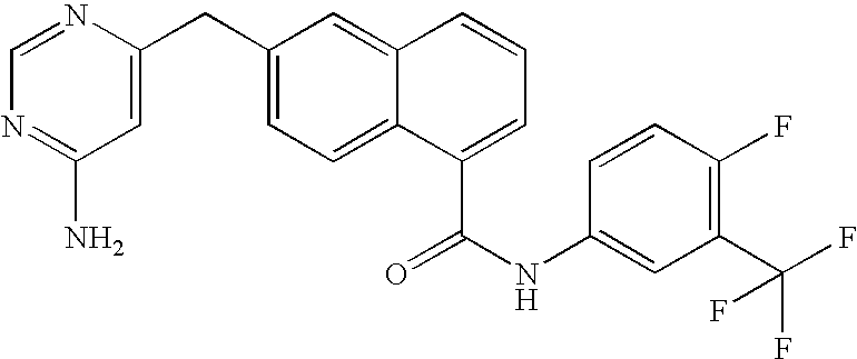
C1(CC2=CC(N)=NC=N2)=CC=C2C(=C1)C=CC=C2C(NC1=CC(C(F)(F)F)=C(F)C=C1)=O
